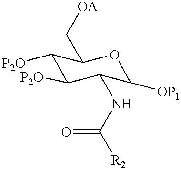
C1([P2O])C([P2O])C(NC([R2])=O)C([OP1])OC1C[OA]
